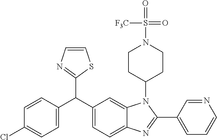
C1=CN=C(C(C2=CC=C(Cl)C=C2)C2=CC=C3C(=C2)N(C2CCN(S(=O)(=O)[F3C])CC2)C(C2=CC=CN=C2)=N3)S1
